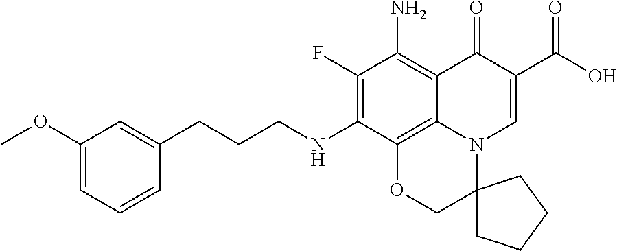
C1(F)=C(NCCCC2=CC(OC)=CC=C2)C2=C3C(=C1N)C(=O)C(C(=O)O)=CN3C1(CO2)CCCC1
